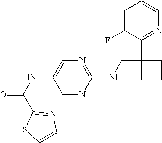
C1=C(F)C(C2(CNC3=NC=C(NC(C4=NC=CS4)=O)C=N3)CCC2)=NC=C1
